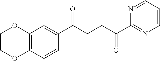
C1(C(CCC(C2=NC=CC=N2)=O)=O)=CC2=C(C=C1)OCCO2
